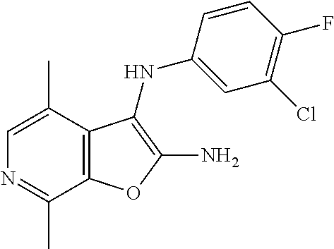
C12=C(C(C)=CN=C1C)C(NC1=CC(Cl)=C(F)C=C1)=C(N)O2
